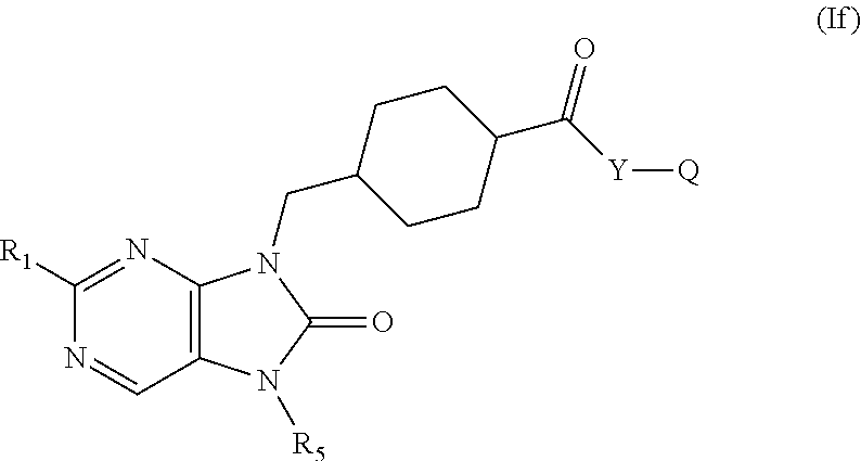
C1([R1])=NC2=C(C=N1)N([R5])C(=O)N2CC1CCC(C([Y][Q])=O)CC1
